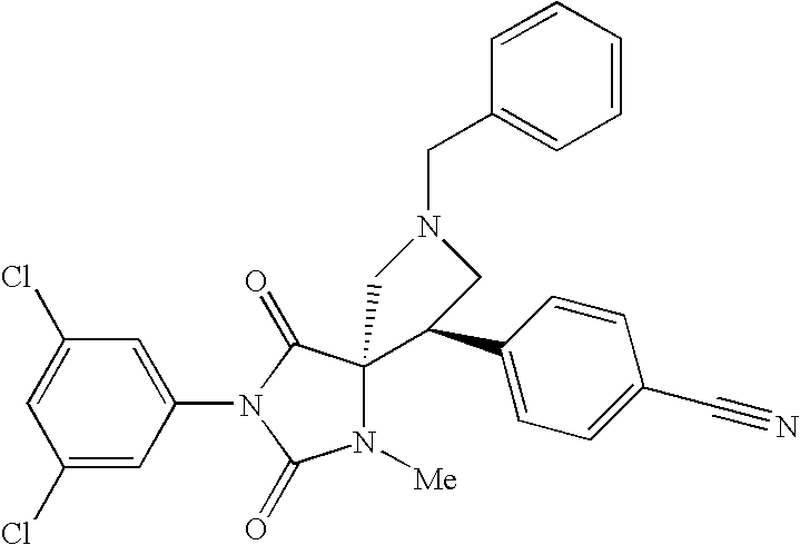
C1(Cl)=CC(Cl)=CC(N2C(=O)N([Me])C3(C2=O)C(C2=CC=C(C#N)C=C2)CN(CC2=CC=CC=C2)C3)=C1
